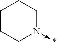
C1CCN(->*)CC1
